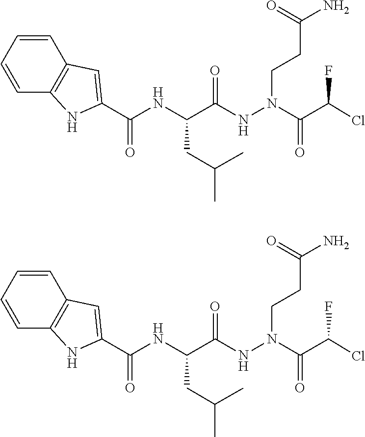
N(N(CCC(=O)N)C(=O)C(Cl)F)C(C(NC(=O)C1=CC2=C(C=CC=C2)N1)CC(C)C)=O.N(N(CCC(=O)N)C(=O)C(Cl)F)C(C(NC(=O)C1=CC2=C(C=CC=C2)N1)CC(C)C)=O
